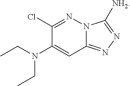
N12C(=NN=C1[NH2])C=C(N(CC)CC)C(Cl)=N2
